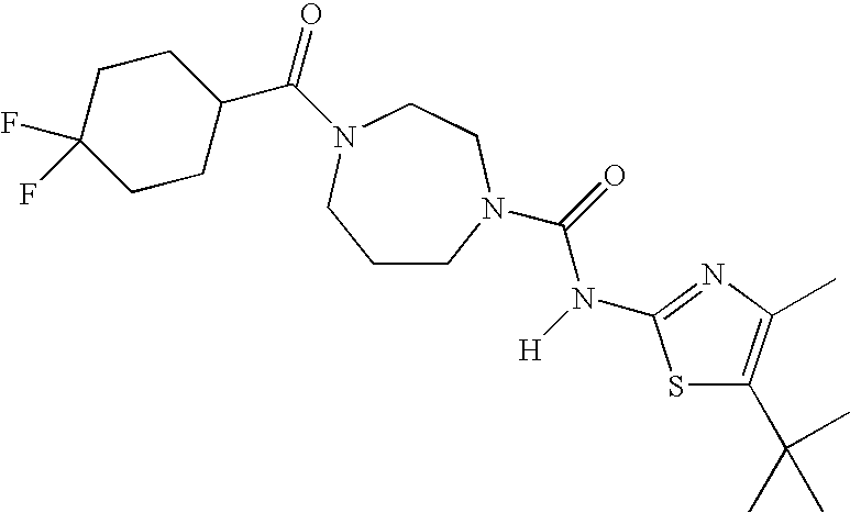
C1CN(C(=O)N([H])C2=NC(C)=C(C(C)(C)C)S2)CCN(C(=O)C2CCC(F)(F)CC2)C1
